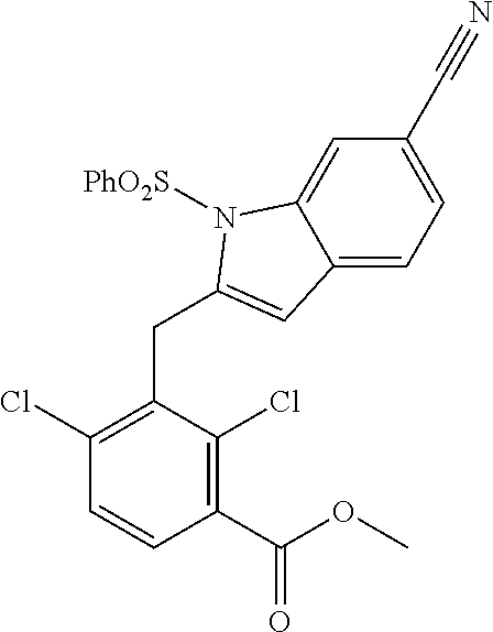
C1(Cl)=C(CC2=CC3=CC=C(C#N)C=C3N2[PhO2S])C(Cl)=C(C(OC)=O)C=C1
